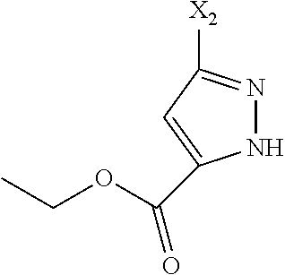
N1N=C([X2])C=C1C(OCC)=O
